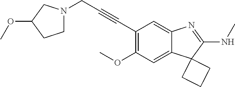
C12=CC(OC)=C(C#CCN3CCC(OC)C3)C=C1N=C(NC)C21CCC1
